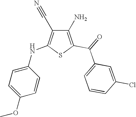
C1(N)=C(C(=O)C2=CC=CC(Cl)=C2)SC(NC2=CC=C(OC)C=C2)=C1C#N
